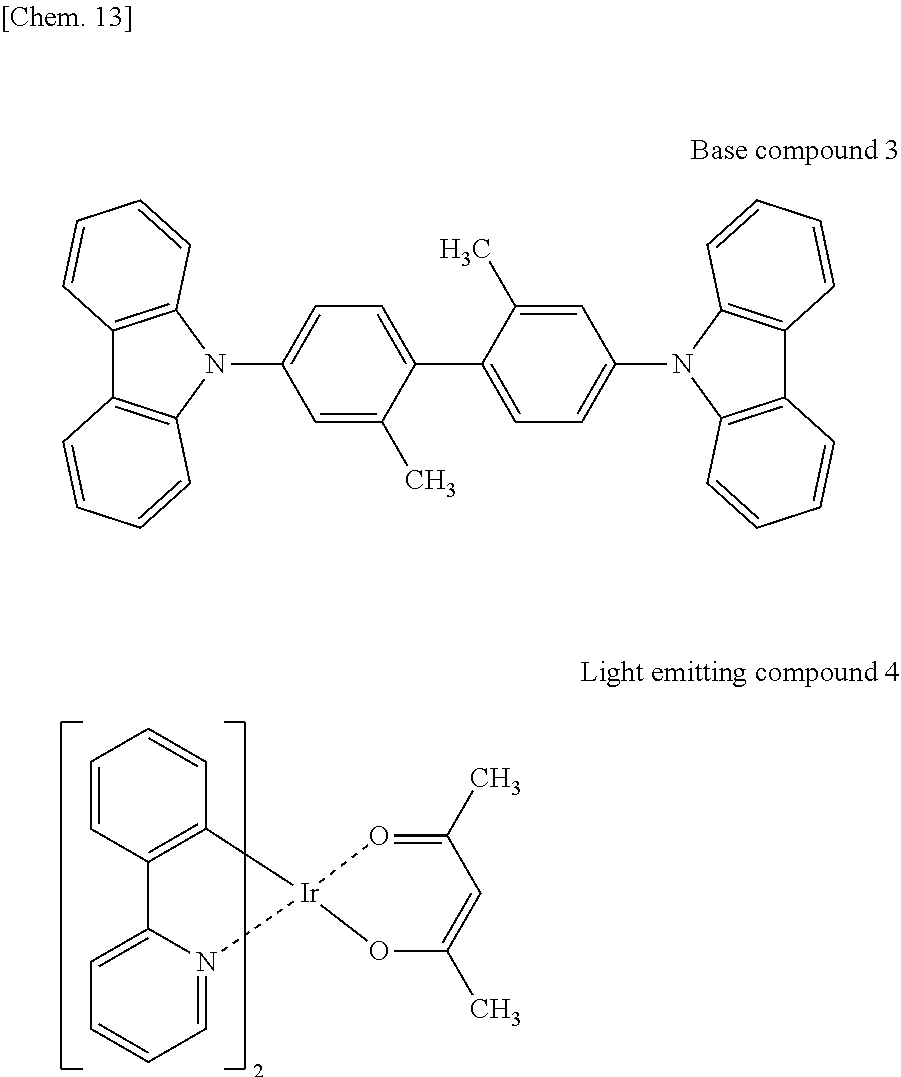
C1=CC2=C(C=C1)[Ir]1(N3=CC=CC=C23)O=C(C)C=C(C)O1.C12=C(N(C3=CC=C(C4=CC=C(N5C6=C(C7=C5C=CC=C7)C=CC=C6)C=C4C)C(C)=C3)C3=C1C=CC=C3)C=CC=C2
